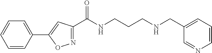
C1=CC(C2=CC(C(NCCCNCC3=CC=CN=C3)=O)=NO2)=CC=C1
